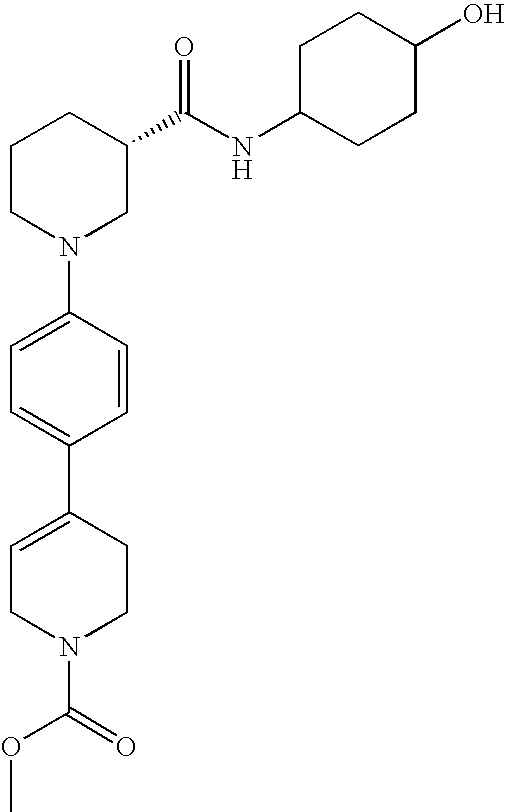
C1(N2CC(C(NC3CCC(O)CC3)=O)CCC2)=CC=C(C2=CCN(C(=O)OC)CC2)C=C1
